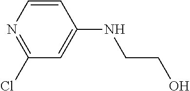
C1(NCCO)=CC(Cl)=NC=C1
